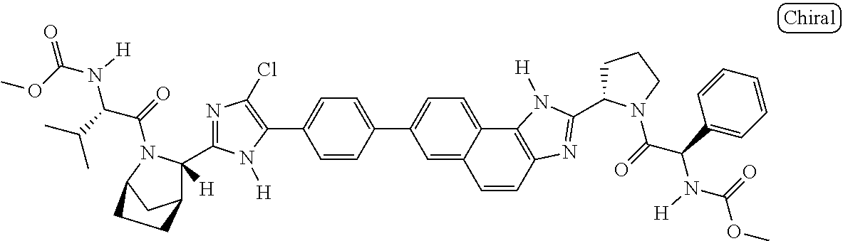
C1(C2=CC=C(C3=CC=C4C5=C(N=C(C6CCCN6C(=O)C(C6=CC=CC=C6)N(C(=O)OC)[H])N5[H])C=CC4=C3)C=C2)=C(Cl)N=C(C2([H])C3CC(N2C(=O)C(C(C)C)N(C(OC)=O)[H])CC3)N1[H]
